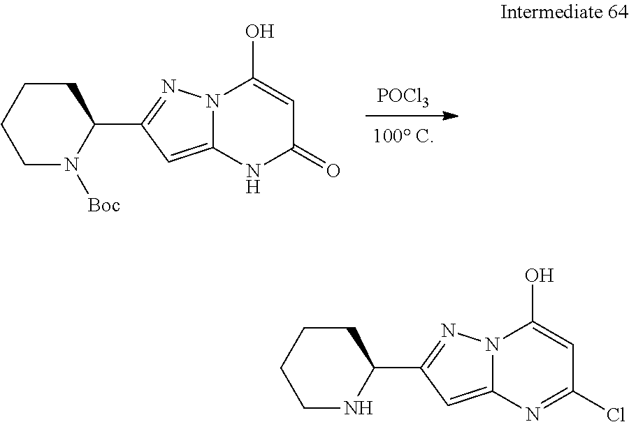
[POCl3].[Boc]N1C(C2=NN3C(=C2)NC(=O)C=C3O)CCCC1.N1C(C2=NN3C(=C2)N=C(Cl)C=C3O)CCCC1
